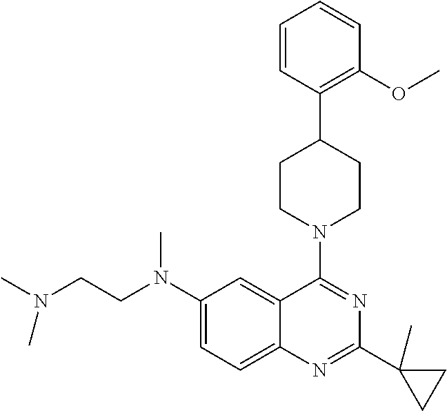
C(N(C1=CC=C2C(=C1)C(N1CCC(C3=C(OC)C=CC=C3)CC1)=NC(C1(C)CC1)=N2)C)CN(C)C
